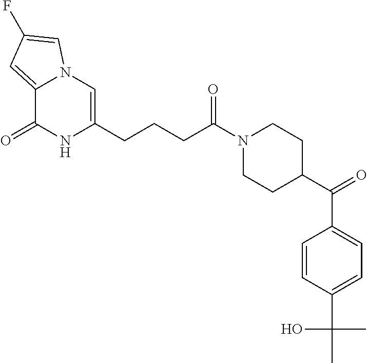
C12=CC(F)=CN1C=C(CCCC(N1CCC(C(C3=CC=C(C(C)(C)O)C=C3)=O)CC1)=O)NC2=O
